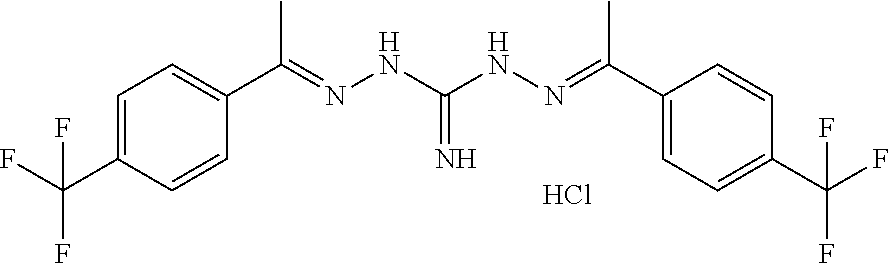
C1=C(C(F)(F)F)C=CC(C(=NNC(NN=C(C2=CC=C(C(F)(F)F)C=C2)C)=N)C)=C1.Cl
